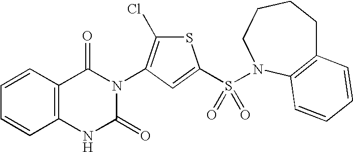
C1=CC2=C(C=C1)NC(=O)N(C1=C(Cl)SC(S(=O)(=O)N3CCCCC4=C3C=CC=C4)=C1)C2=O
